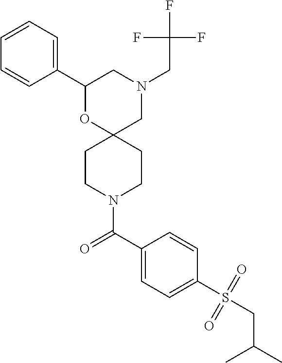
N1(CC(F)(F)F)CC2(OC(C3=CC=CC=C3)C1)CCN(C(C1=CC=C(S(CC(C)C)(=O)=O)C=C1)=O)CC2
